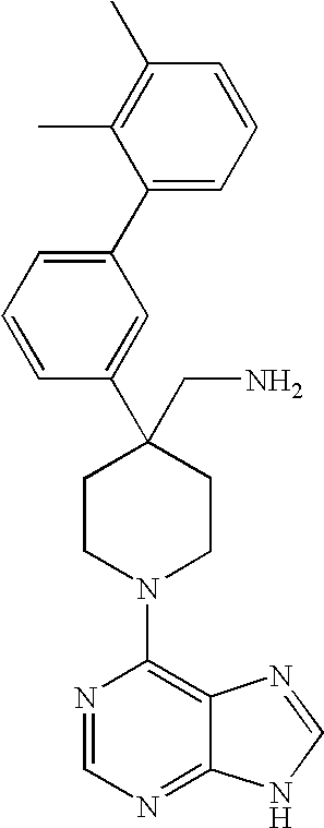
C1(C2=CC=CC(C3(CN)CCN(C4=C5C(=NC=N4)NC=N5)CC3)=C2)=CC=CC(C)=C1C
